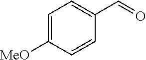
C1=C([MeO])C=CC(C=O)=C1
